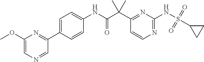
C1(OC)=CN=CC(C2=CC=C(NC(C(C3=NC(NS(C4CC4)(=O)=O)=NC=C3)(C)C)=O)C=C2)=N1
